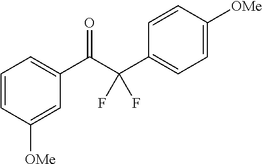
C1=CC([OMe])=CC(C(C(C2=CC=C([OMe])C=C2)(F)F)=O)=C1
